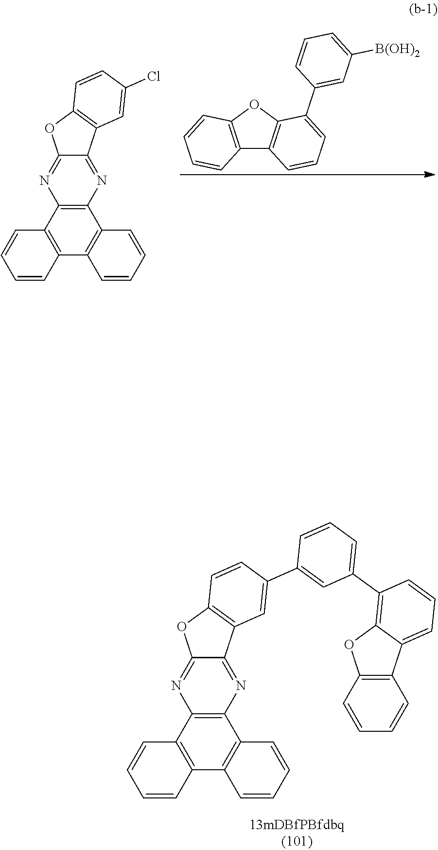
C12=C(C3=C(C4=C1C=CC=C4)C=CC=C3)N=C1C(=N2)C2=C(O1)C=CC(Cl)=C2.C12=C(OC3=C1C=CC=C3C1=CC([B(OH)2])=CC=C1)C=CC=C2.C12=C(C3=C(C4=C1C=CC=C4)C=CC=C3)N=C1C(=N2)C2=C(O1)C=CC(C1=CC(C3=C4C(=CC=C3)C3=C(O4)C=CC=C3)=CC=C1)=C2
